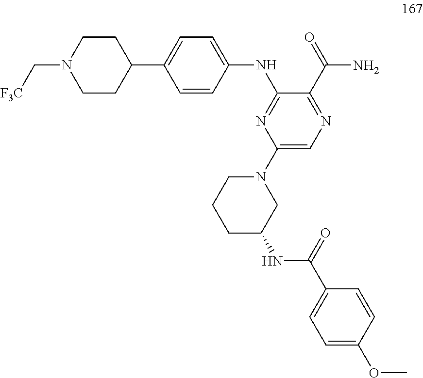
C1=CC(NC2=NC(N3CCCC(NC(C4=CC=C(OC)C=C4)=O)C3)=CN=C2C(=O)N)=CC=C1C1CCN(C[F3C])CC1
